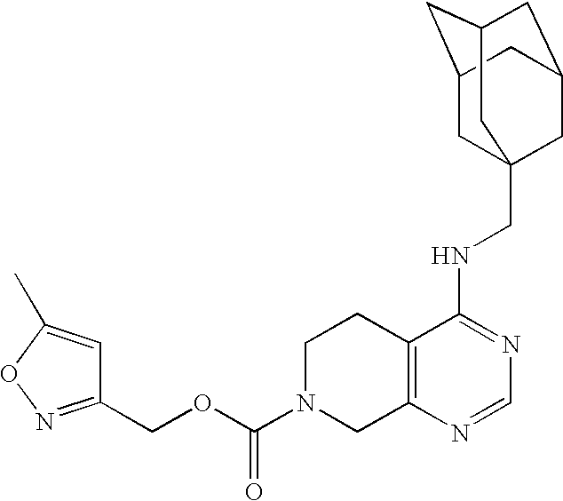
C12=C(N=CN=C1NCC13CC4CC(CC(C1)C4)C3)CN(C(OCC1=NOC(C)=C1)=O)CC2
